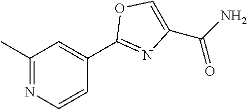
C1(C2=NC(C(=O)N)=CO2)=CC(C)=NC=C1
